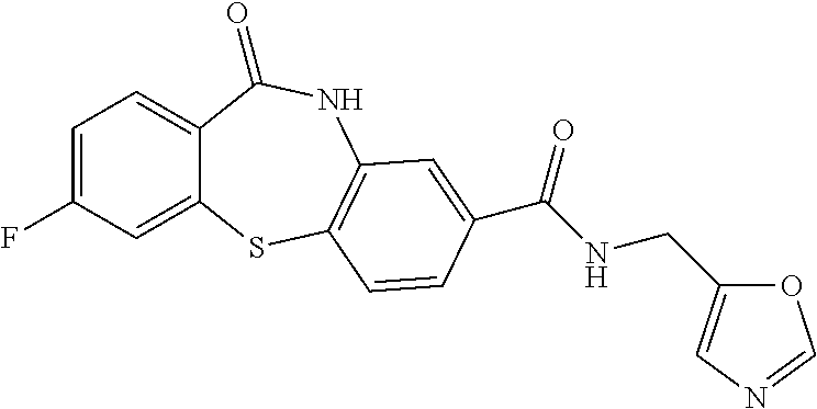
C1=C(F)C=C2C(=C1)C(=O)NC1=C(S2)C=CC(C(NCC2=CN=CO2)=O)=C1
